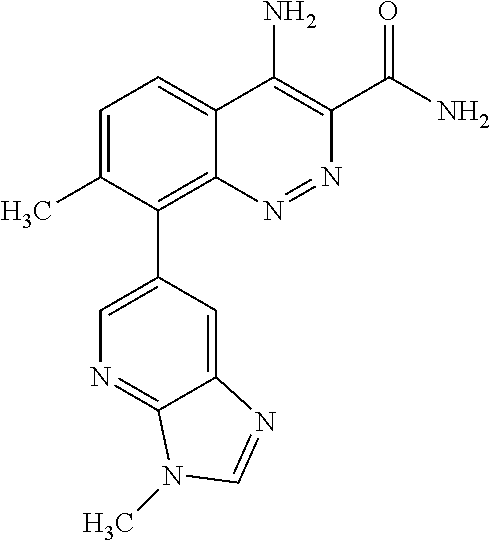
C1=C(C)C(C2=CN=C3C(=C2)N=CN3C)=C2C(=C1)C(N)=C(C(N)=O)N=N2
